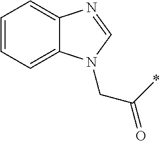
C12=CC=CC=C1N(CC(*)=O)C=N2
